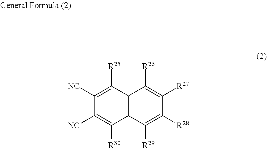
C1([R25])=C([NC])C([NC])=C([R30])C2=C1C([R26])=C([R27])C([R28])=C2[R29]
